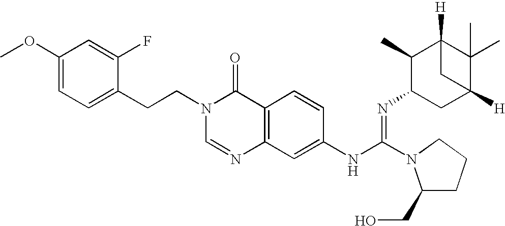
C1(CCN2C=NC3=C(C2=O)C=CC(NC(=NC2CC4([H])C(C)(C)C([H])(C2C)C4)N2CCCC2CO)=C3)=CC=C(OC)C=C1F
